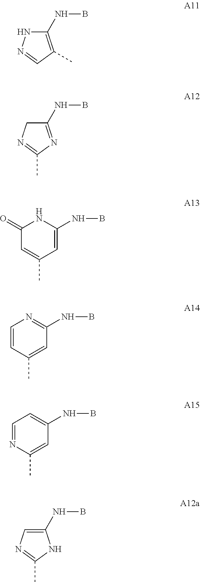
C1(NB)=C(C)C=NN1.C1(NB)=NC(C)=NC1.C1(=O)C=C(C)C=C(NB)N1.C1=CC(C)=CC(NB)=N1.C1=NC(C)=CC(NB)=C1.C1(NB)=CN=C(C)N1
